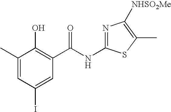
C1(C)=CC(I)=CC(C(NC2=NC([NHSO2Me])=C(C)S2)=O)=C1O
